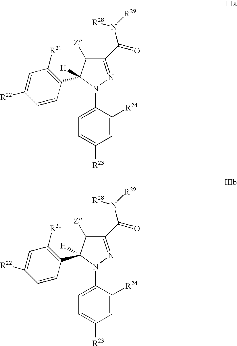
C1(C(=O)N([R29])[R28])=NN(C2=CC=C([R23])C=C2[R24])C(C2=C([R21])C=C([R22])C=C2)([H])C1[Z].C1(C(=O)N([R29])[R28])=NN(C2=CC=C([R23])C=C2[R24])C(C2=C([R21])C=C([R22])C=C2)([H])C1[Z]
